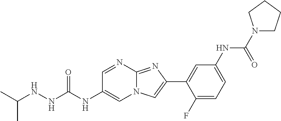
C1=NC2=NC(C3=CC(NC(N4CCCC4)=O)=CC=C3F)=CN2C=C1NC(NNC(C)C)=O
